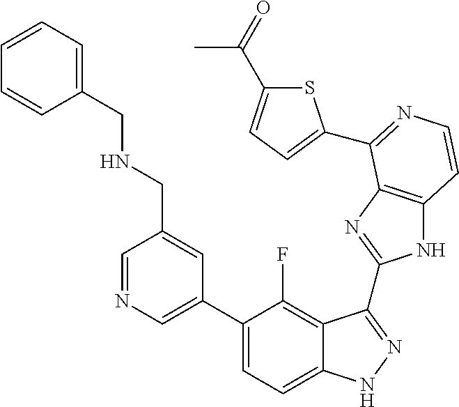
C1=C(C2=CC=C3C(=C2F)C(C2=NC4=C(N2)C=CN=C4C2=CC=C(C(C)=O)S2)=NN3)C=C(CNCC2=CC=CC=C2)C=N1
